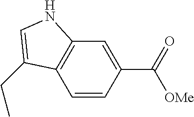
C1=CC(C(=O)[OMe])=CC2=C1C(CC)=CN2
